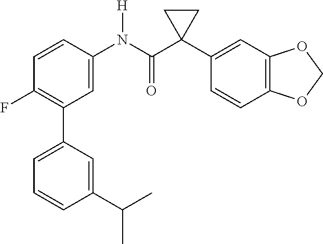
C1=C(N(C(C2(C3=CC4=C(C=C3)OCO4)CC2)=O)[H])C=CC(F)=C1C1=CC=CC(C(C)C)=C1
